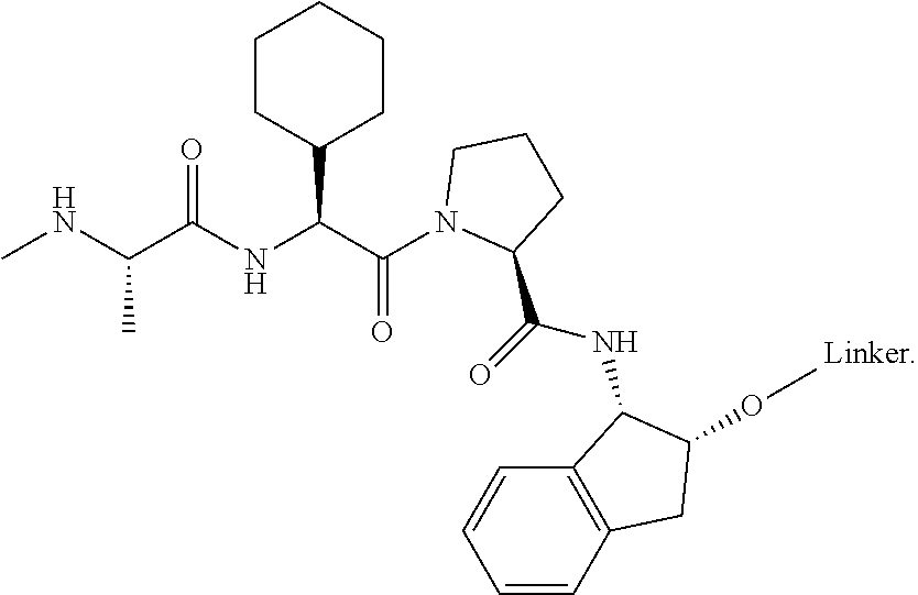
CNC(C(NC(C(N1C(C(=O)NC2C3=C(C=CC=C3)CC2OC)CCC1)=O)C1CCCCC1)=O)C
